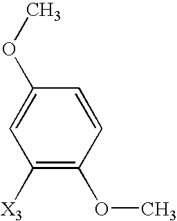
C1([X3])=C(OC)C=CC(OC)=C1
